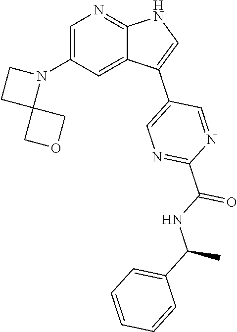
C1=C(N2CCC23COC3)C=C2C(=N1)NC=C2C1=CN=C(C(NC(C2=CC=CC=C2)C)=O)N=C1
